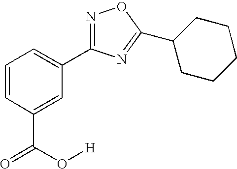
C1=CC(C(=O)O[H])=CC(C2=NOC(C3CCCCC3)=N2)=C1
